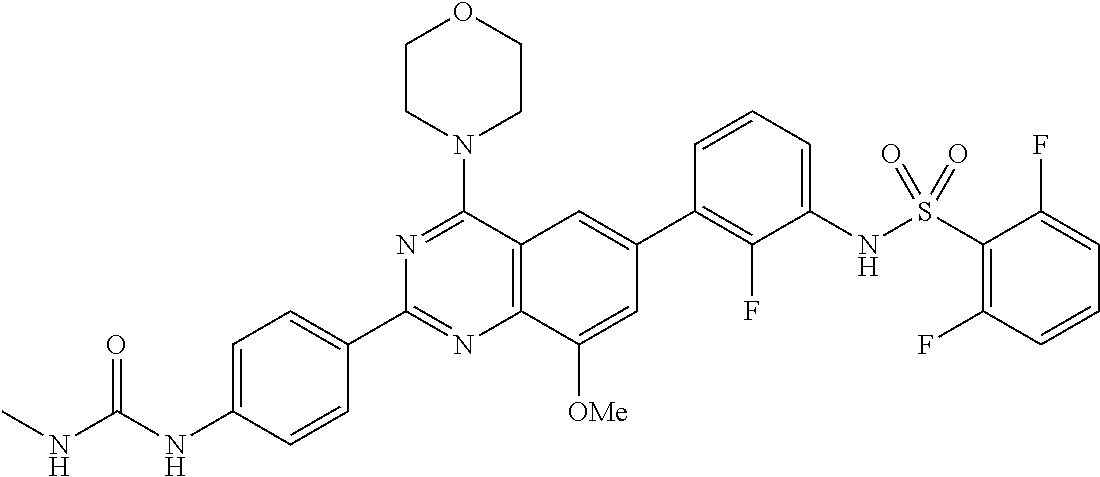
C1=C(NC(NC)=O)C=CC(C2=NC3=C(C(N4CCOCC4)=N2)C=C(C2=C(F)C(NS(C4=C(F)C=CC=C4F)(=O)=O)=CC=C2)C=C3[OMe])=C1
